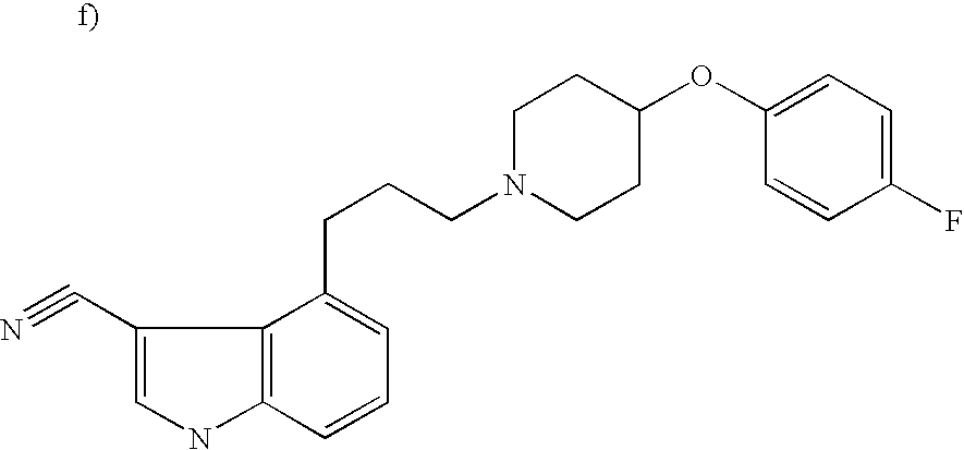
C1(C#N)=CNC2=C1C(CCCN1CCC(OC3=CC=C(F)C=C3)CC1)=CC=C2
